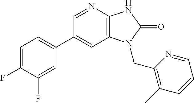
C1(C2=CC=C(F)C(F)=C2)=CC2=C(N=C1)NC(=O)N2CC1=C(C)C=CC=N1
